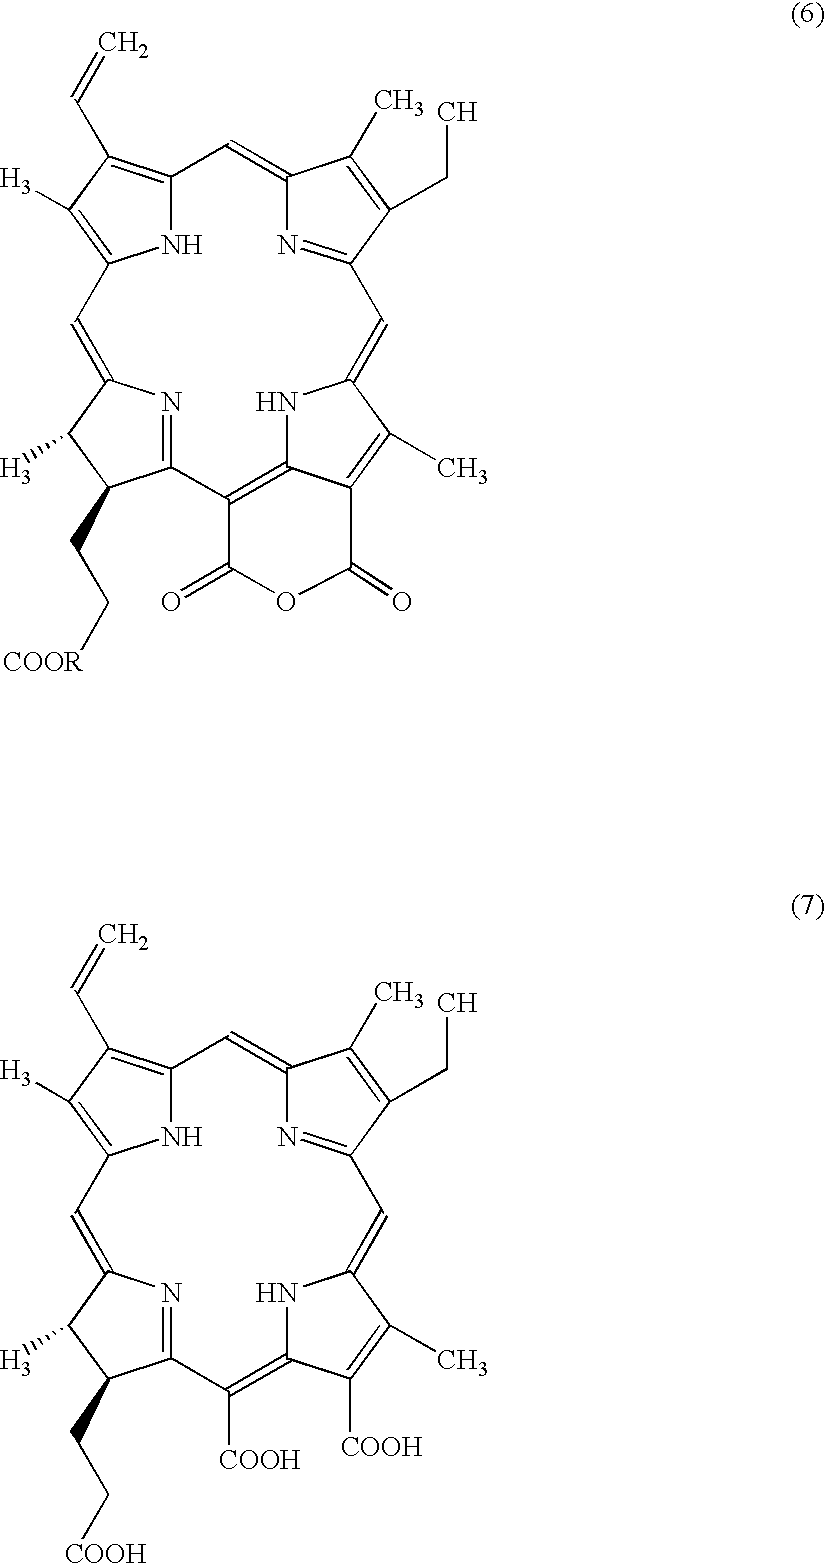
N1C2=C(C=C)C([H3])=C1C=C1N=C(C(CC[COOR])C1[H3])C1=C3NC(=CC4=NC(=C2)C(C)=C4CC)C(C)=C3C(=O)OC1=O.N1C2=C(C=C)C([H3])=C1C=C1N=C(C(CC[COOH])C1[H3])C([COOH])=C1NC(=CC3=NC(=C2)C(C)=C3CC)C(C)=C1[COOH]
